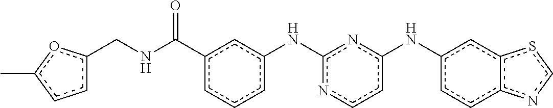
c1(Nc2ccnc(Nc3cccc(C(NCc4ccc(C)o4)=O)c3)n2)ccc2c(c1)scn2
